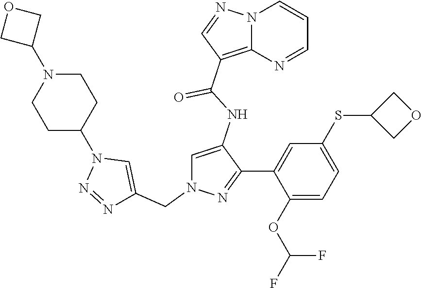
C1=C(NC(=O)C2=C3N(C=CC=N3)N=C2)C(C2=CC(SC3COC3)=CC=C2OC(F)F)=NN1CC1=CN(C2CCN(C3COC3)CC2)N=N1
